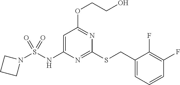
C1(SCC2=CC=CC(F)=C2F)=NC(NS(N2CCC2)(=O)=O)=CC(OCCO)=N1
